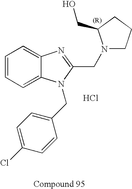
C1=CC=C2C(=C1)N=C(CN1CCCC1CO)N2CC1=CC=C(Cl)C=C1.Cl
